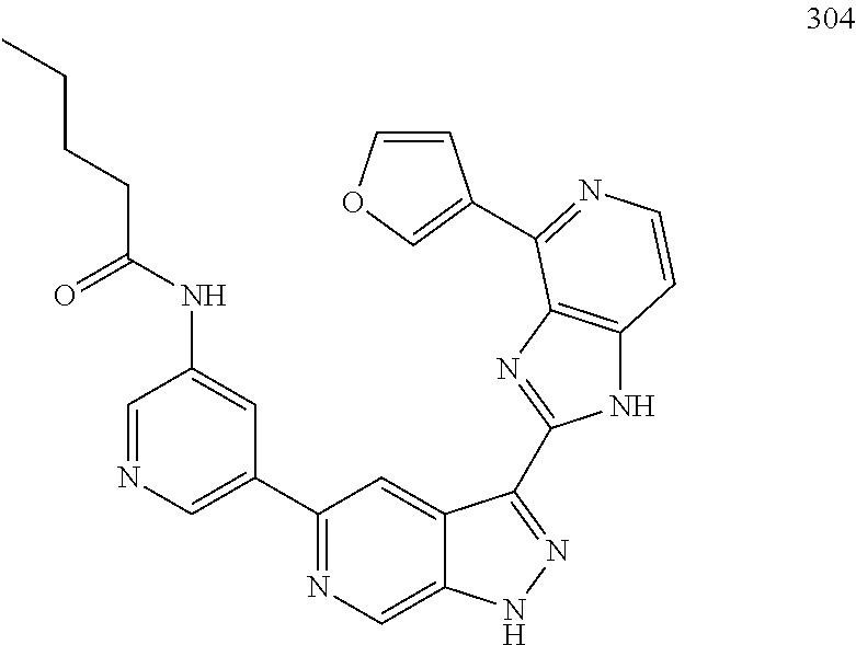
C1=NC=C(C2=NC=C3C(=C2)C(C2=NC4=C(N2)C=CN=C4C2=COC=C2)=NN3)C=C1NC(CCCC)=O
